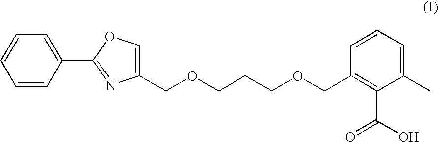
C1=CC(C2=NC(COCCCOCC3=C(C(O)=O)C(C)=CC=C3)=CO2)=CC=C1
